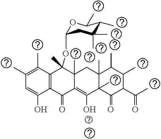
C1=C(O)C2=C(C(C)=C1C)C(C)(OC1OC(C)C(C)C(C)(C)C1)C1(C)C(=C(O)C3(C)C(C)(C1)C(C)C(C)C(C(C)=O)C3=O)C2=O
